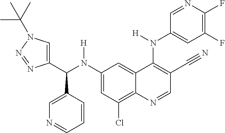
C1(N(C(C2=CN(C(C)(C)C)N=N2)C2=CN=CC=C2)[H])=CC(Cl)=C2C(=C1)C(N(C1=CC(F)=C(F)N=C1)[H])=C(C#N)C=N2
